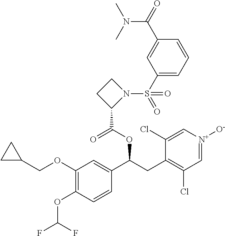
C1(OC(F)F)=C(OCC2CC2)C=C(C(CC2=C(Cl)C=[N+]([O-])C=C2Cl)OC(=O)C2N(S(=O)(C3=CC=CC(C(N(C)C)=O)=C3)=O)CC2)C=C1
